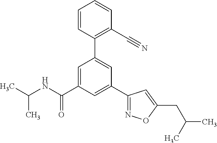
C(NC(C1=CC(C2=C(C#N)C=CC=C2)=CC(C2=NOC(CC(C)C)=C2)=C1)=O)(C)C
